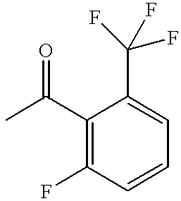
CC(C1=C(F)C=CC=C1C(F)(F)F)=O
